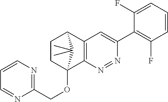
C1CC2(OCC3=NC=CC=N3)C3=C(C1C2(C)C)C=C(C1=C(F)C=CC=C1F)N=N3
